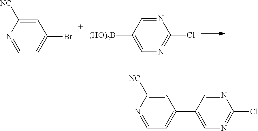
C1=NC([NC])=CC(Br)=C1.C1=C([(HO)2B])C=NC(Cl)=N1.C1=NC([NC])=CC(C2=CN=C(Cl)N=C2)=C1
